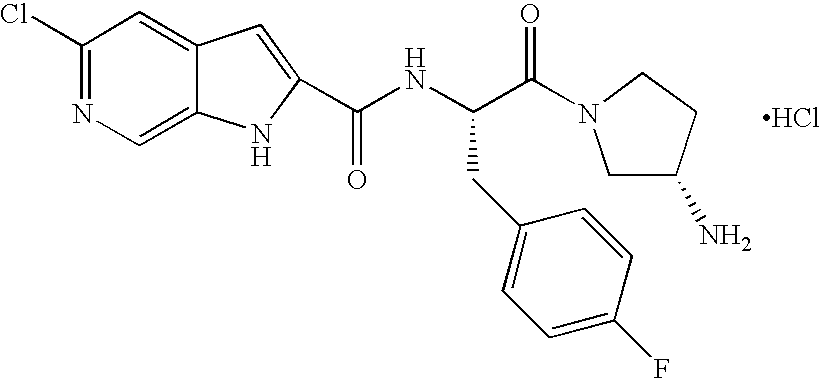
C1(Cl)=NC=C2C(=C1)C=C(C(NC(C(=O)N1CC(N)CC1)CC1=CC=C(F)C=C1)=O)N2.Cl
